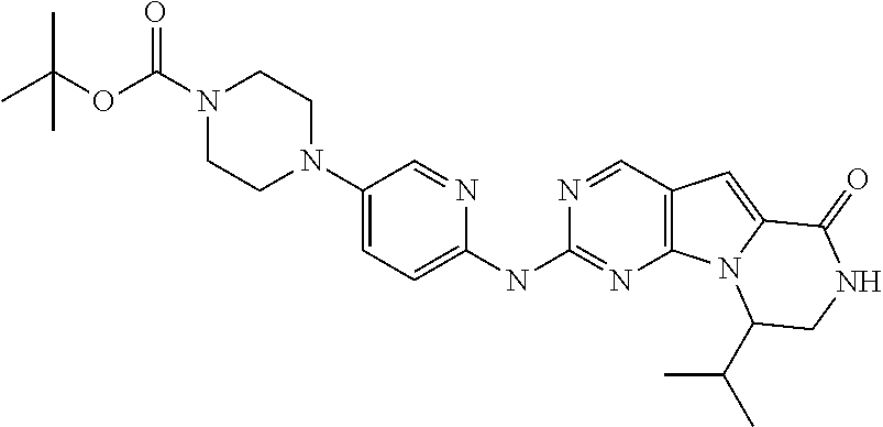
N1(C(OC(C)(C)C)=O)CCN(C2=CC=C(NC3=NC4=C(C=N3)C=C3N4C(C(C)C)CNC3=O)N=C2)CC1
